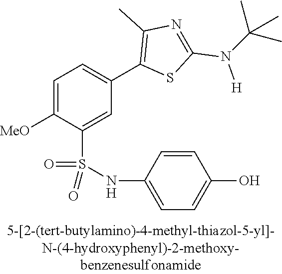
C1=C([MeO])C(S(NC2=CC=C(O)C=C2)(=O)=O)=CC(C2=C(C)N=C(N(C(C)(C)C)[H])S2)=C1
